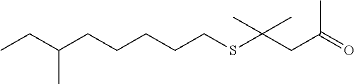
C(CCCCSC(C)(C)CC(C)=O)C(CC)C
